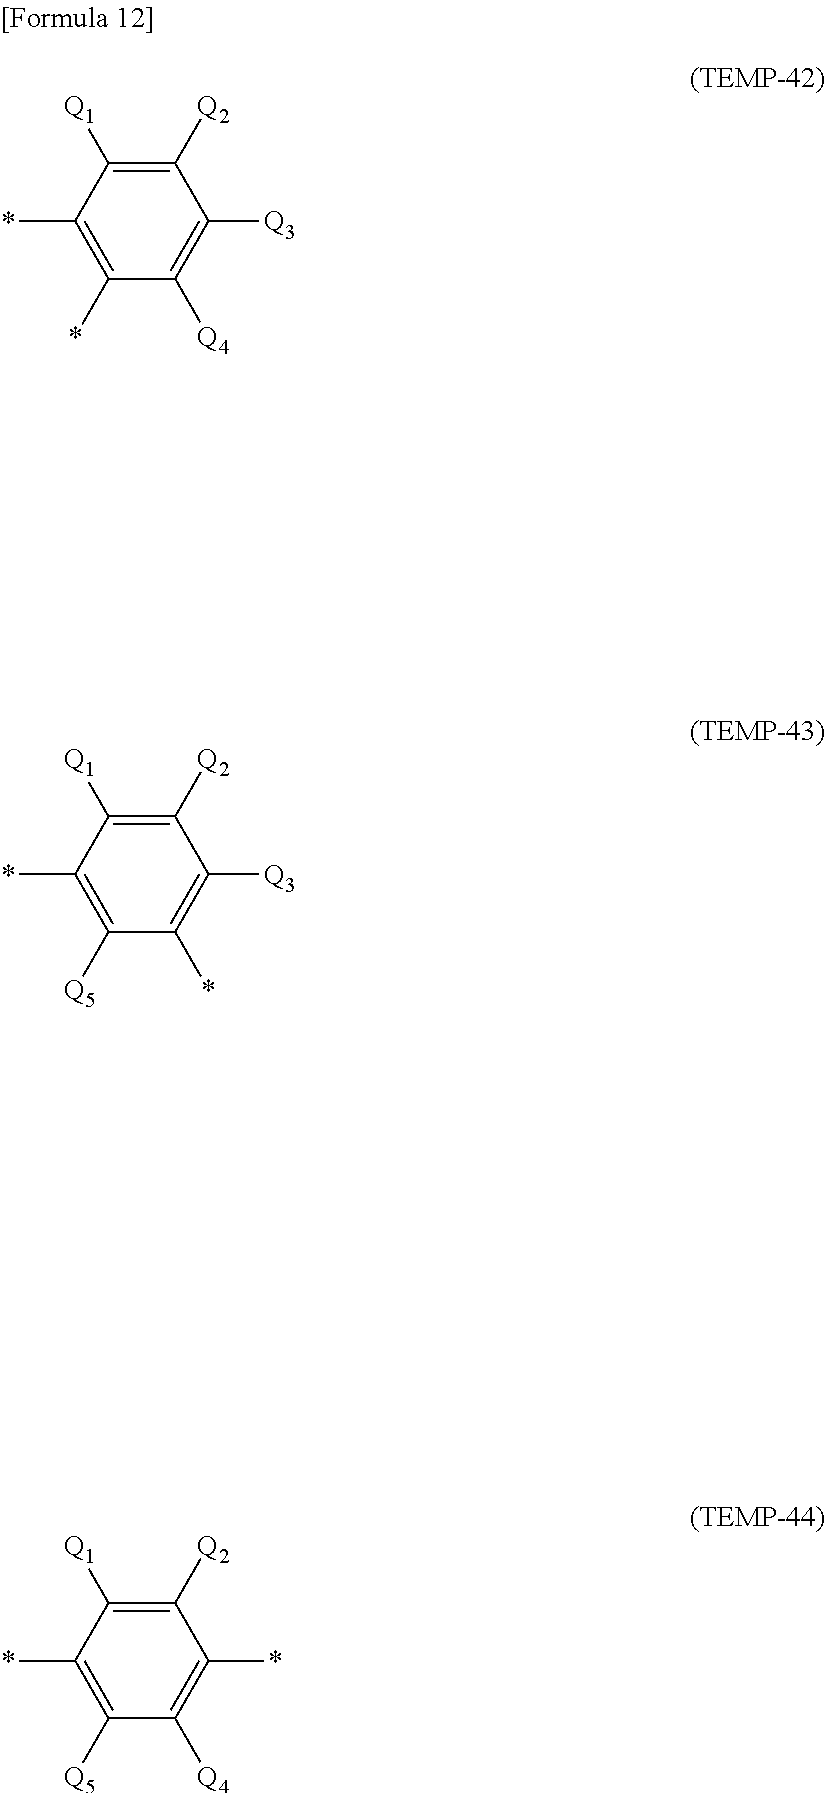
C1(*)=C(*)C([Q1])=C([Q2])C([Q3])=C1[Q4].C1([Q5])=C(*)C([Q1])=C([Q2])C([Q3])=C1*.C1([Q5])=C(*)C([Q1])=C([Q2])C(*)=C1[Q4]
